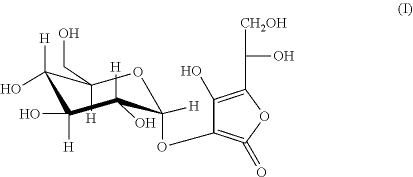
O1C(OC2=C(=O)OC(C([CH2OH])O)=C2O)([H])C([H])(O)C([H])(O)C([H])(O)C1([H])CO
